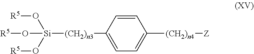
[R5]O[Si](O[R5])(O[R5])[(CH2)n3]C1=CC=C([(CH2)n4][Z])C=C1
